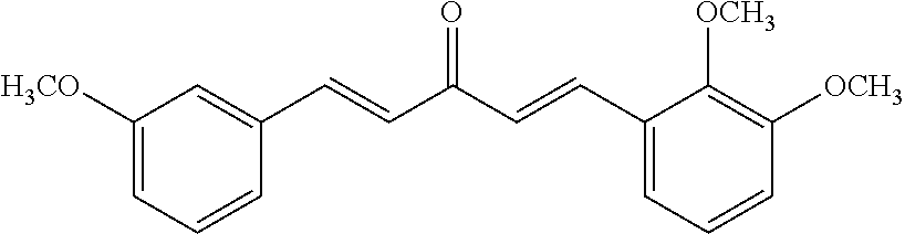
C1([H3CO])=CC=CC(C=CC(C=CC2=CC=CC([OCH3])=C2[OCH3])=O)=C1
